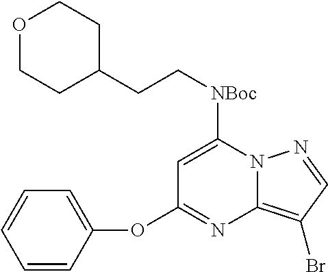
C1=C([NBoc]CCC2CCOCC2)N2C(=C(Br)C=N2)N=C1OC1=CC=CC=C1
